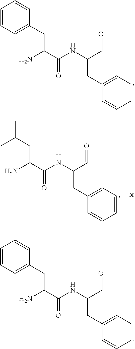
C1=CC=C(CC(C(NC(C=O)CC2=CC=CC=C2)=O)N)C=C1.CC(C)CC(C(NC(C=O)CC1=CC=CC=C1)=O)N.C1=CC=C(CC(C(NC(C=O)CC2=CC=CC=C2)=O)N)C=C1
